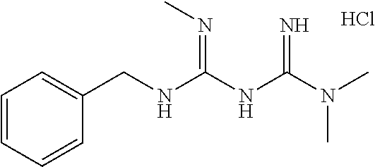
Cl.C(NC(NC(N(C)C)=N)=NC)C1=CC=CC=C1
